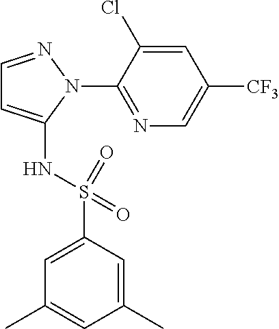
C1=NN(C2=NC=C([CF3])C=C2Cl)C(NS(C2=CC(C)=CC(C)=C2)(=O)=O)=C1
